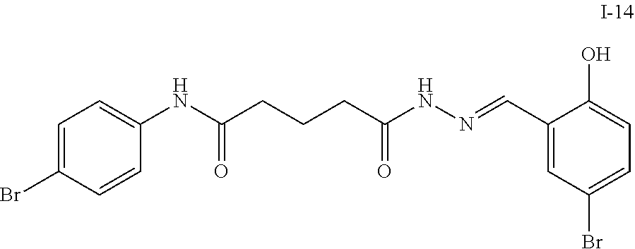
C1=C(Br)C=CC(NC(CCCC(=O)NN=CC2=CC(Br)=CC=C2O)=O)=C1
